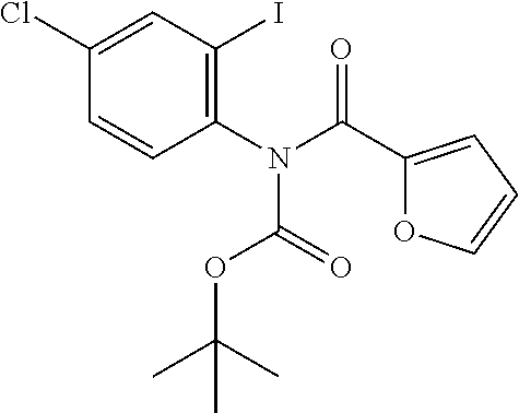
C1(N(C(=O)C2=CC=CO2)C(=O)OC(C)(C)C)=C(I)C=C(Cl)C=C1
